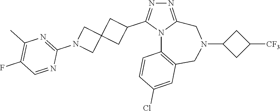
N1=C2N(C(C3CC4(C3)CN(C3=NC(C)=C(F)C=N3)C4)=N1)C1=C(CN(C3CC([CF3])C3)C2)C=C(Cl)C=C1
